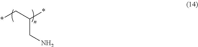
*CC(*)CN
